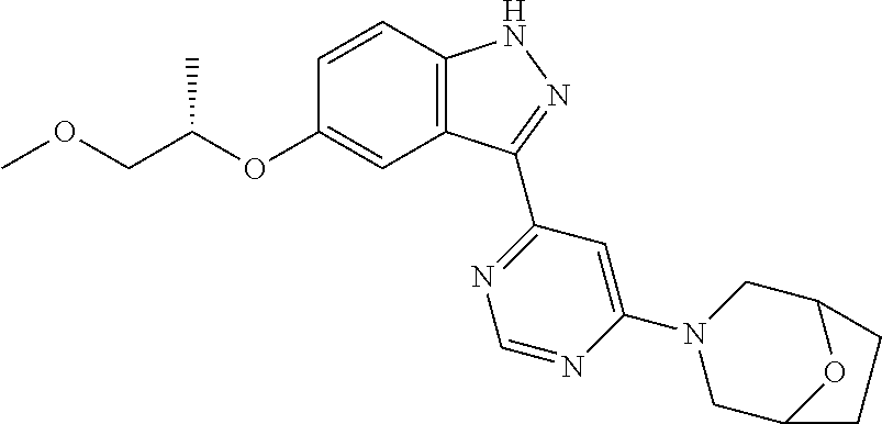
C12=C(C=CC(OC(COC)C)=C1)NN=C2C1=NC=NC(N2CC3OC(C2)CC3)=C1
